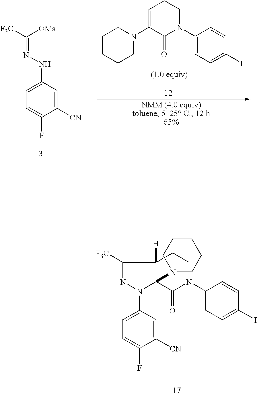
C1=C(N2N=C([F3C])C3([H])C2(N2CCCCC2)C(=O)N(C2=CC=C(I)C=C2)CC3)C=C([CN])C(F)=C1.C1CCCN(C2=CCCN(C3=CC=C(I)C=C3)C2=O)C1.C1=C(NN=C([F3C])[OMs])C=C([CN])C(F)=C1
